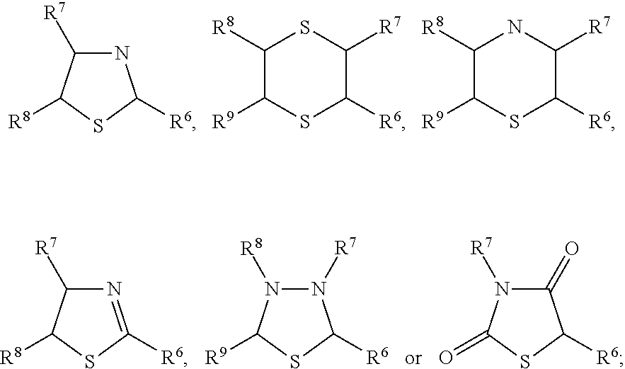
N1C([R7])C([R8])SC1[R6].C1([R8])C([R9])SC([R6])C([R7])S1.C1([R8])C([R9])SC([R6])C([R7])N1.N1=C([R6])SC([R8])C1[R7].N1([R7])N([R8])C([R9])SC1[R6].C1(=O)N([R7])C(=O)SC1[R6]
